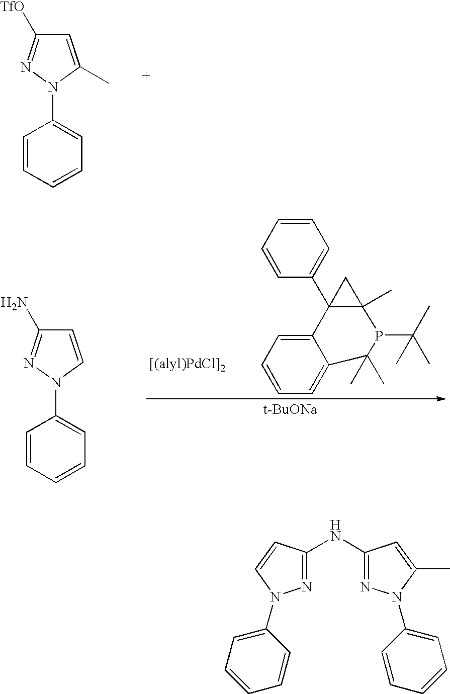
C1=C(C)N(C2=CC=CC=C2)N=C1[TfO].C1=CC=CC(C23C4=CC=CC=C4C(C)(C)P(C(C)(C)C)C2(C)C3)=C1.[t-BuONa].C1=CN(C2=CC=CC=C2)N=C1N.N(C1=NN(C2=CC=CC=C2)C=C1)C1=NN(C2=CC=CC=C2)C(C)=C1
